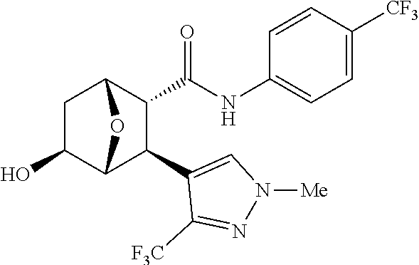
C1(O)C2C(C3=CN([Me])N=C3[F3C])C(C(NC3=CC=C([CF3])C=C3)=O)C(C1)O2
